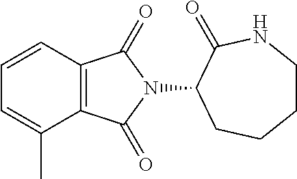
C1(N2C(=O)C3=C(C2=O)C(C)=CC=C3)CCCCNC1=O
